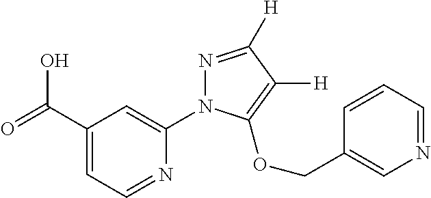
C1(C(=O)O)=CC=NC(N2N=C([H])C([H])=C2OCC2=CN=CC=C2)=C1
